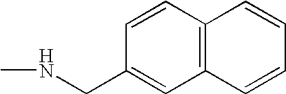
C12=C(C=CC(CNC)=C1)C=CC=C2
